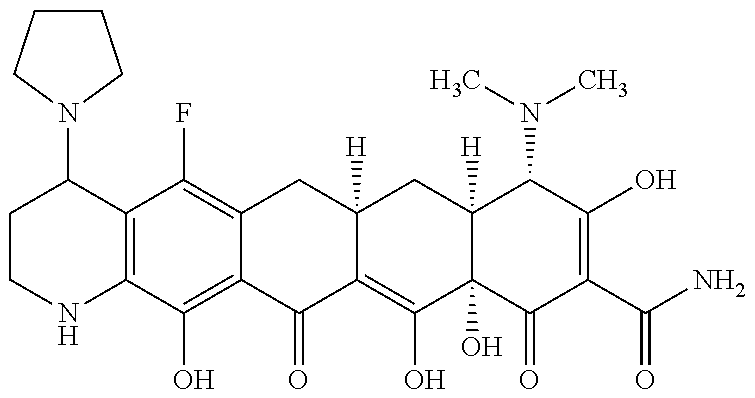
C12=C(C(O)=C3C(=C1F)CC1([H])C(=C(O)C4(O)C([H])(C1)C(N(C)C)C(O)=C(C(N)=O)C4=O)C3=O)NCCC2N1CCCC1
